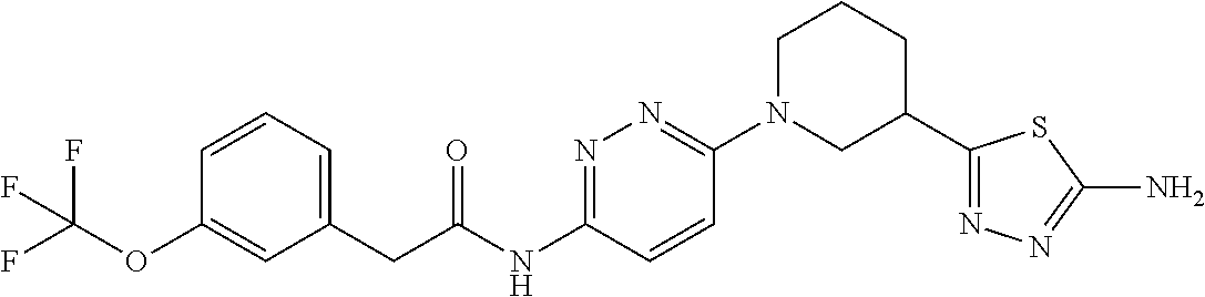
C1=CC=C(CC(NC2=NN=C(N3CC(C4=NN=C(N)S4)CCC3)C=C2)=O)C=C1OC(F)(F)F
